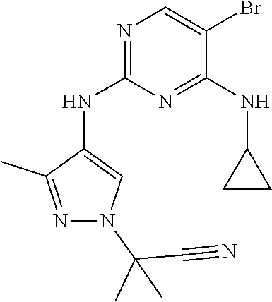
N1=C(NC2=CN(C(C#N)(C)C)N=C2C)N=C(NC2CC2)C(Br)=C1
